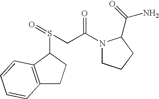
C(CS(=O)C1C2=C(CC1)C=CC=C2)(N1CCCC1C(=O)N)=O
